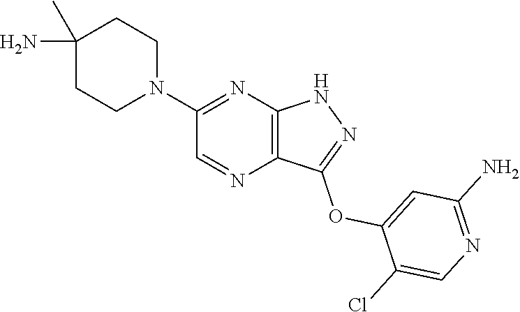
C1(C)(N)CCN(C2=NC3=C(N=C2)C(OC2=CC(N)=NC=C2Cl)=NN3)CC1
